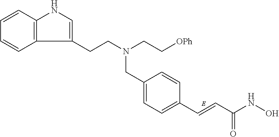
C12=C(C=CC=C1)NC=C2CCN(CC[OPh])CC1=CC=C(C=CC(NO)=O)C=C1
